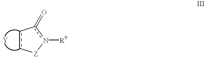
c1c[Z]n([R9])c-1=O
